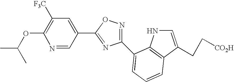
N1=CC(C2=NC(C3=CC=CC4=C3NC=C4CC[CO2H])=NO2)=CC([F3C])=C1OC(C)C
